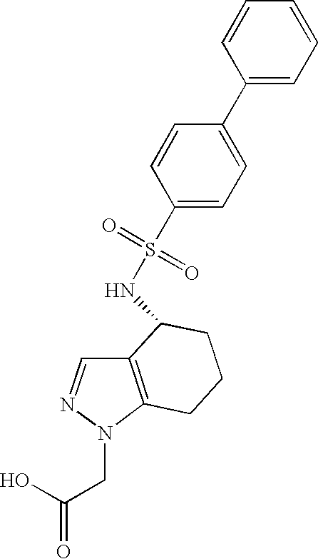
C12=C(N(CC(=O)O)N=C1)CCCC2NS(=O)(=O)C1=CC=C(C2=CC=CC=C2)C=C1
